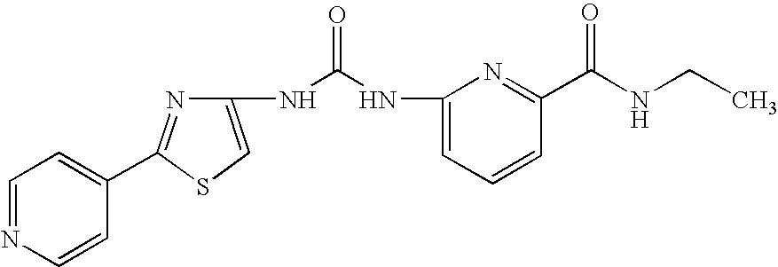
N1=C(C2=CC=NC=C2)SC=C1NC(=O)NC1=CC=CC(C(NCC)=O)=N1
